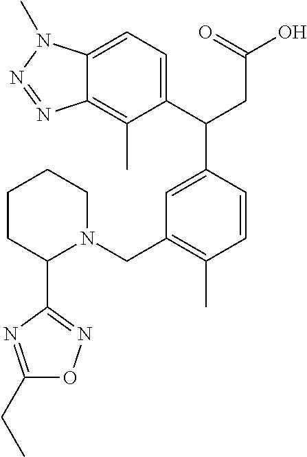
C1(C(CC(O)=O)C2=CC(CN3CCCCC3C3=NOC(CC)=N3)=C(C)C=C2)=CC=C2C(=C1C)N=NN2C
